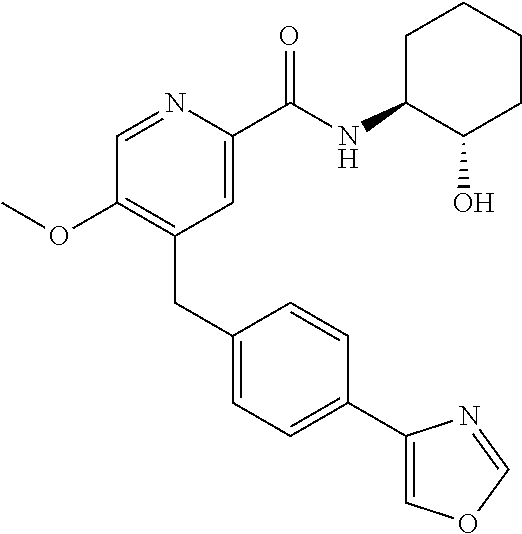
C1=NC(C(NC2C(O)CCCC2)=O)=CC(CC2=CC=C(C3=COC=N3)C=C2)=C1OC
